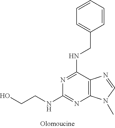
C1=CC=CC=C1CNC1=NC(NCCO)=NC2=C1N=CN2C
